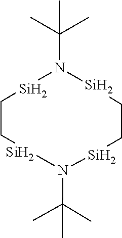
N1(C(C)(C)C)[Si]CC[Si]N(C(C)(C)C)[Si]CC[Si]1
